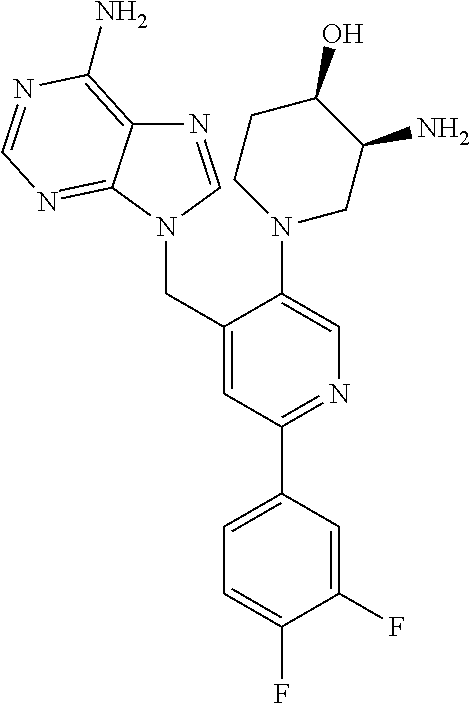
C12=C(N)N=CN=C1N(CC1=CC(C3=CC=C(F)C(F)=C3)=NC=C1N1CC(N)C(O)CC1)C=N2
